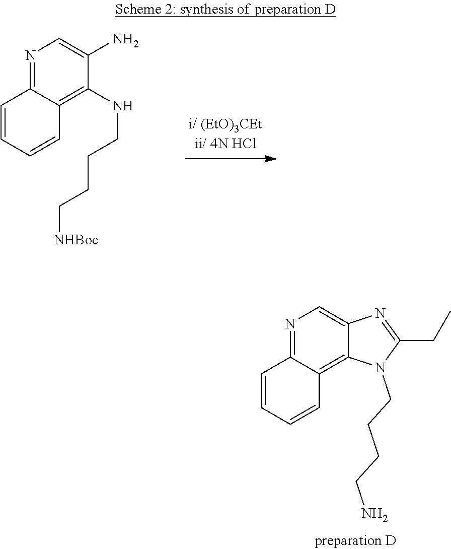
N1=C2C(=C3C(=C1)N=C(CC)N3CCCCN)C=CC=C2.N1=C2C(=C(NCCCC[NHBoc])C(N)=C1)C=CC=C2
